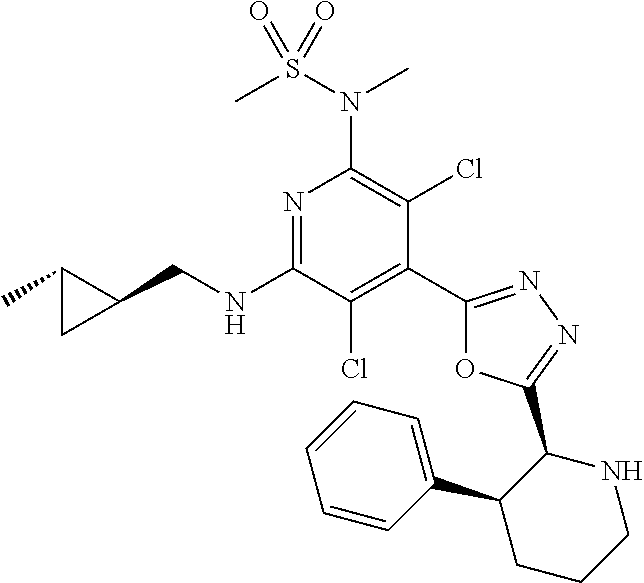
C1(C2=C(Cl)C(NCC3C(C)C3)=NC(N(S(C)(=O)=O)C)=C2Cl)=NN=C(C2NCCCC2C2=CC=CC=C2)O1
